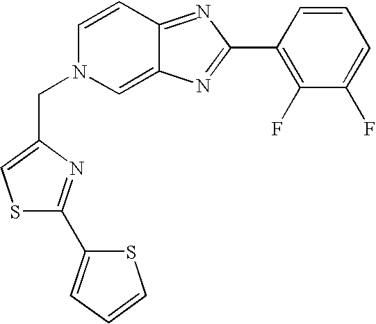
C(N1C=C2C(=NC(C3=C(F)C(F)=CC=C3)=N2)C=C1)C1=CSC(C2=CC=CS2)=N1
